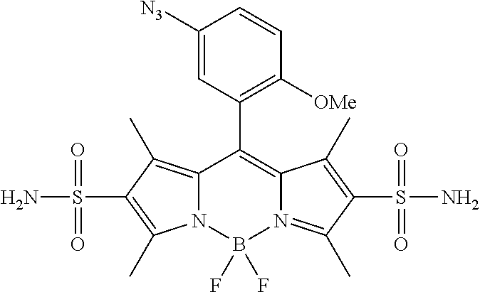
C12=C(C)C(S(N)(=O)=O)=C(C)N1B(F)(F)N1=C(C)C(S(=O)(N)=O)=C(C)C1=C2C1=C([OMe])C=CC([N3])=C1
